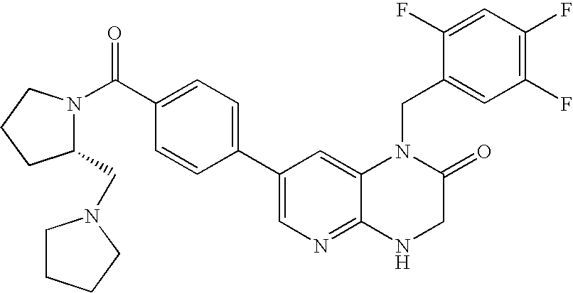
C1(C2=CN=C3C(=C2)N(CC2=CC(F)=C(F)C=C2F)C(=O)CN3)=CC=C(C(=O)N2C(CN3CCCC3)CCC2)C=C1
